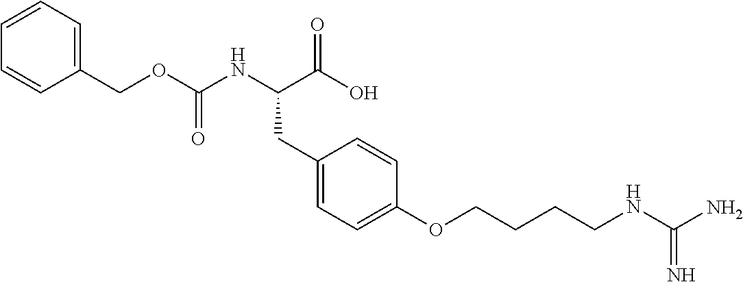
C1(COC(NC(C(O)=O)CC2=CC=C(OCCCCNC(N)=N)C=C2)=O)=CC=CC=C1
